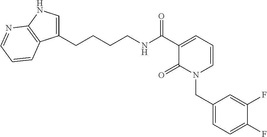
C1(CCCCNC(C2=CC=CN(CC3=CC=C(F)C(F)=C3)C2=O)=O)=CNC2=C1C=CC=N2
